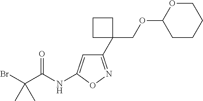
O(CC1(C2=NOC(NC(C(Br)(C)C)=O)=C2)CCC1)C1OCCCC1
